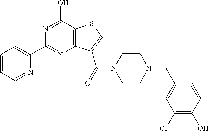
C1(C2=CC=CC=N2)=NC2=C(C(O)=N1)SC=C2C(=O)N1CCN(CC2=CC(Cl)=C(O)C=C2)CC1
